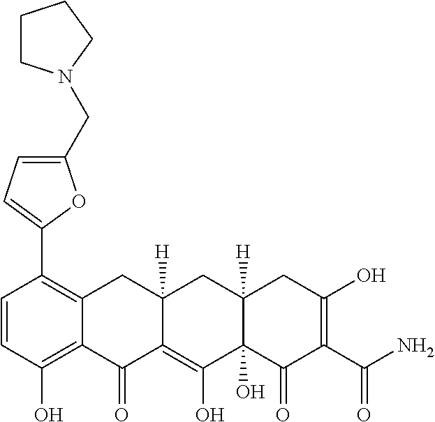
C1=CC(O)=C2C(=C1C1=CC=C(CN3CCCC3)O1)CC1([H])C(=C(O)C3(O)C([H])(C1)CC(O)=C(C(N)=O)C3=O)C2=O
